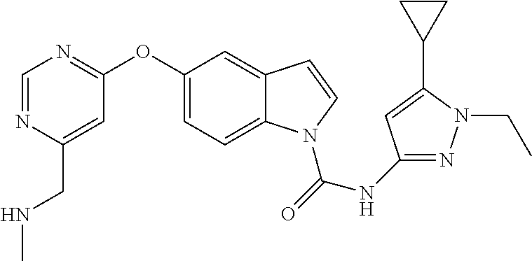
C1(OC2=NC=NC(CNC)=C2)=CC=C2C(=C1)C=CN2C(=O)NC1=NN(CC)C(C2CC2)=C1
